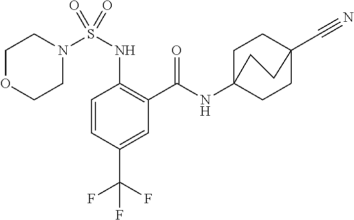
C1=CC(C(F)(F)F)=CC(C(=O)NC23CCC(C#N)(CC2)CC3)=C1NS(N1CCOCC1)(=O)=O
